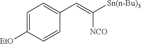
C1=C([EtO])C=CC(C=C([Sn(n-Bu)3])[NCO])=C1
